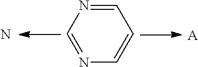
C1=NC=CC=N1.[A].N
